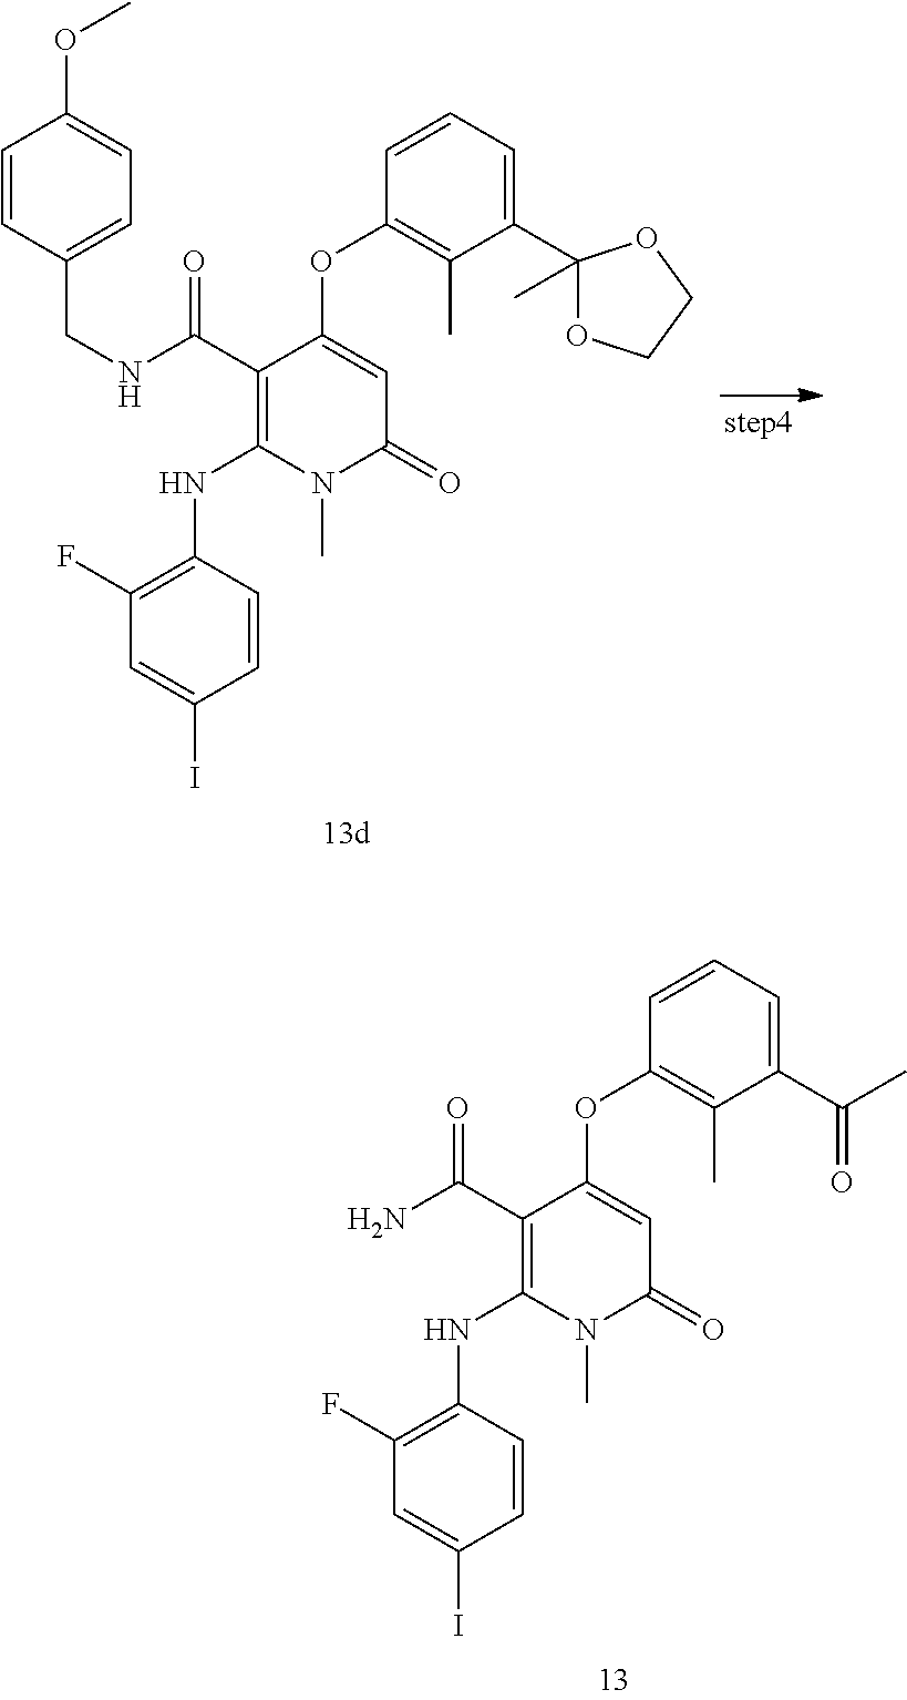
C1(C(NCC2=CC=C(OC)C=C2)=O)=C(NC2=C(F)C=C(I)C=C2)N(C)C(=O)C=C1OC1=C(C)C(C2(C)OCCO2)=CC=C1.C1(C(N)=O)=C(NC2=C(F)C=C(I)C=C2)N(C)C(=O)C=C1OC1=C(C)C(C(C)=O)=CC=C1
